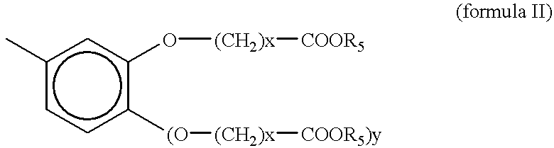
c1(C)ccc([(O][(CH2)x][COOR5)y])c(O[(CH2)x][COOR5])c1
